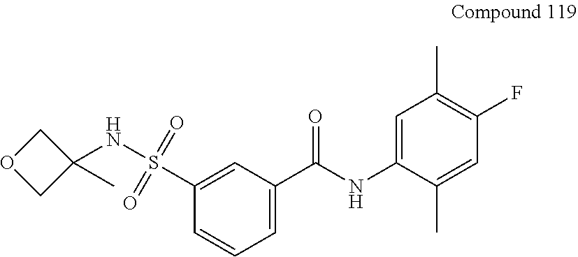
C1(C(NC2=CC(C)=C(F)C=C2C)=O)=CC=CC(S(NC2(C)COC2)(=O)=O)=C1
